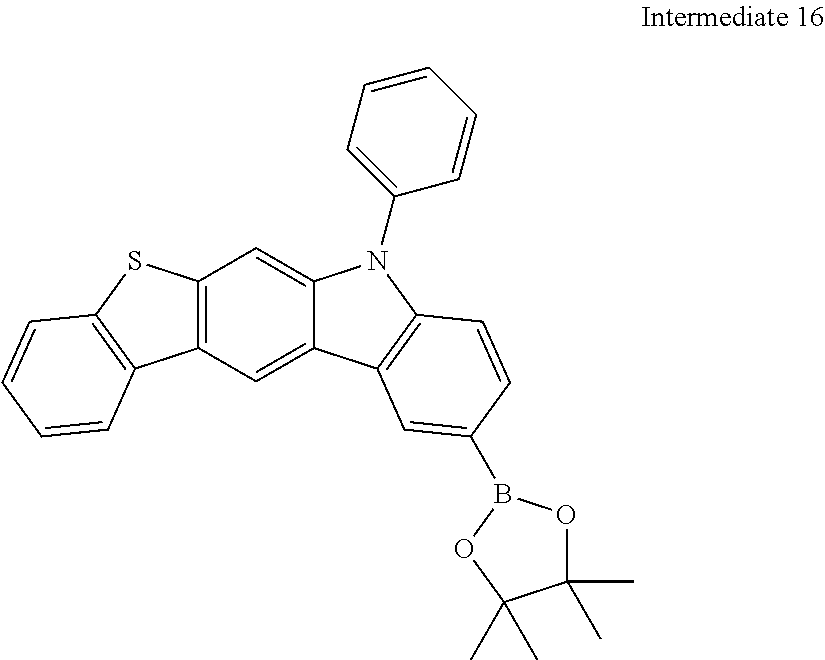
C12=C(C=C3C(=C1)N(C1=CC=CC=C1)C1=C3C=C(B3OC(C)(C)C(C)(C)O3)C=C1)C1=C(S2)C=CC=C1
